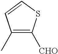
C1(C)=C([CHO])SC=C1
